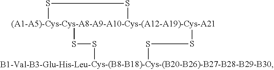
[Cys-Cys-A8-A9-A10-Cys-(A12-A19)-Cys-A21]12(SS1)SS[Cys-(B8-B18)-Cys-(B20-B26)-B27-B28-B29-B30]SS2
